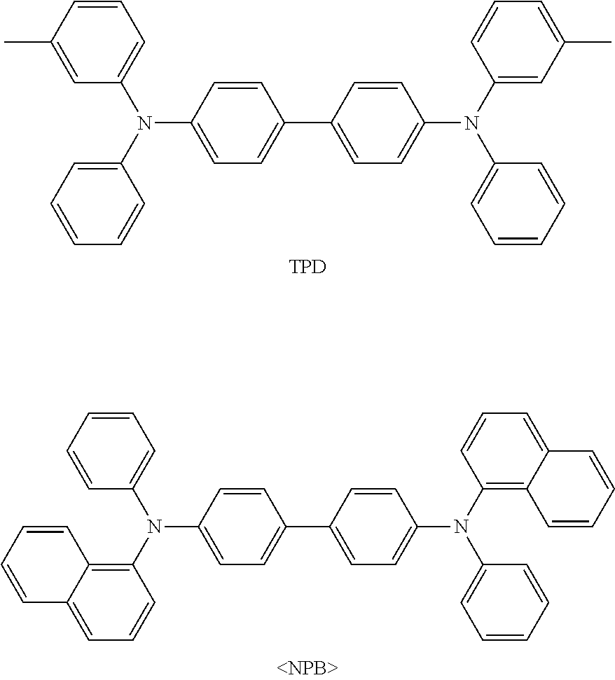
CC1=CC(N(C2=CC=CC=C2)C2=CC=C(C3=CC=C(N(C4=CC(C)=CC=C4)C4=CC=CC=C4)C=C3)C=C2)=CC=C1.[TPD].C1=CC(N(C2=C3C(=CC=C2)C=CC=C3)C2=CC=C(C3=CC=C(N(C4=C5C(=CC=C4)C=CC=C5)C4=CC=CC=C4)C=C3)C=C2)=CC=C1
